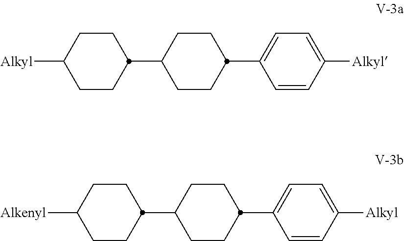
C1CC(C2CCC(C3=CC=C([Alkyl])C=C3)CC2)CCC1[Alkyl].C1CC(C2CCC(C3=CC=C([Alkyl])C=C3)CC2)CCC1[Alkenyl]
